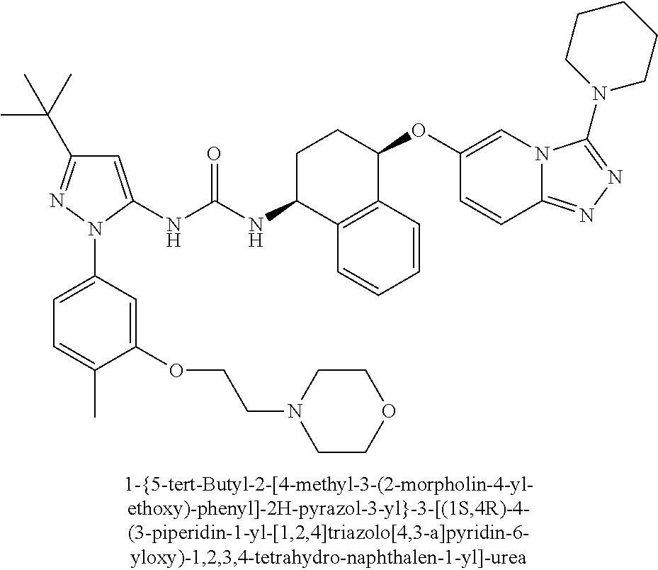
N(C(NC1C2=C(C(OC3=CN4C(=NN=C4N4CCCCC4)C=C3)CC1)C=CC=C2)=O)C1=CC(C(C)(C)C)=NN1C1=CC=C(C)C(OCCN2CCOCC2)=C1
